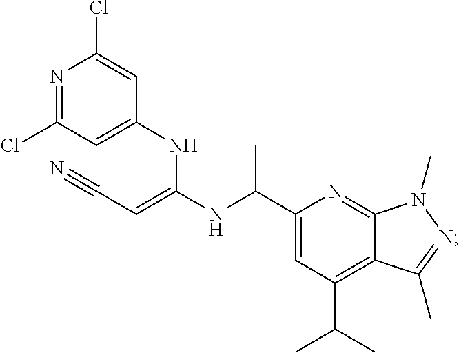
N1=C(Cl)C=C(NC(NC(C2=CC(C(C)C)=C3C(=N2)N(C)N=C3C)C)=CC#N)C=C1Cl
